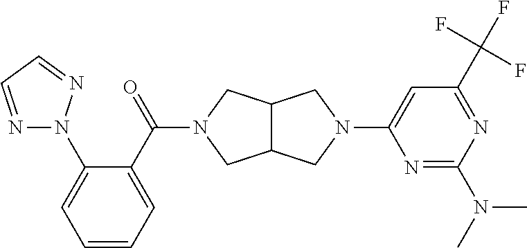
C12C(CN(C(C3=CC=CC=C3N3N=CC=N3)=O)C1)CN(C1=CC(C(F)(F)F)=NC(N(C)C)=N1)C2
